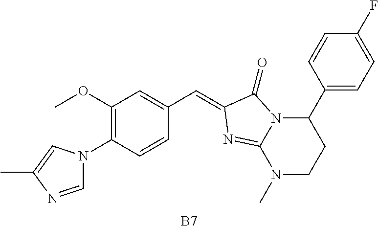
C1=NC(C)=CN1C1=C(OC)C=C(C=C2C(=O)N3C(C4=CC=C(F)C=C4)CCN(C)C3=N2)C=C1.[B7]
